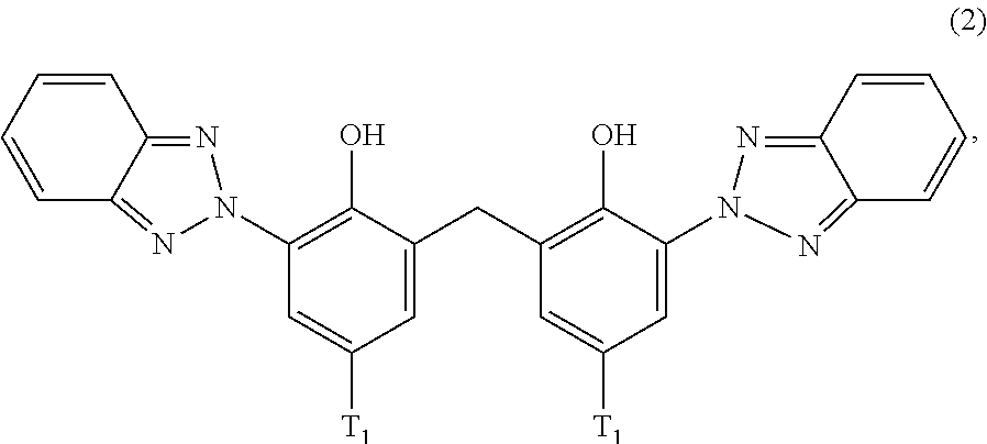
C1(N2N=C3C(=N2)C=CC=C3)=C(O)C(CC2=C(O)C(N3N=C4C(=N3)C=CC=C4)=CC([T1])=C2)=CC([T1])=C1
